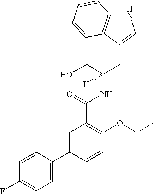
N1C2=C(C(CC(NC(C3=C(OCC)C=CC(C4=CC=C(F)C=C4)=C3)=O)(CO)[H])=C1)C=CC=C2
